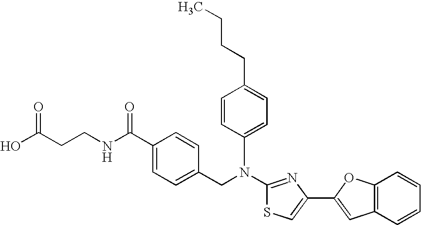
N(C1=NC(C2=CC3=C(O2)C=CC=C3)=CS1)(CC1=CC=C(C(NCCC(O)=O)=O)C=C1)C1=CC=C(CCCC)C=C1
